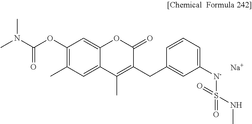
C12=CC(C)=C(OC(N(C)C)=O)C=C1OC(=O)C(CC1=CC([N-]S(NC)(=O)=O)=CC=C1)=C2C.[Na]
